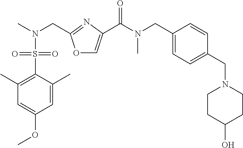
O1C=C(C(N(C)CC2=CC=C(CN3CCC(O)CC3)C=C2)=O)N=C1CN(C)S(C1=C(C)C=C(OC)C=C1C)(=O)=O
